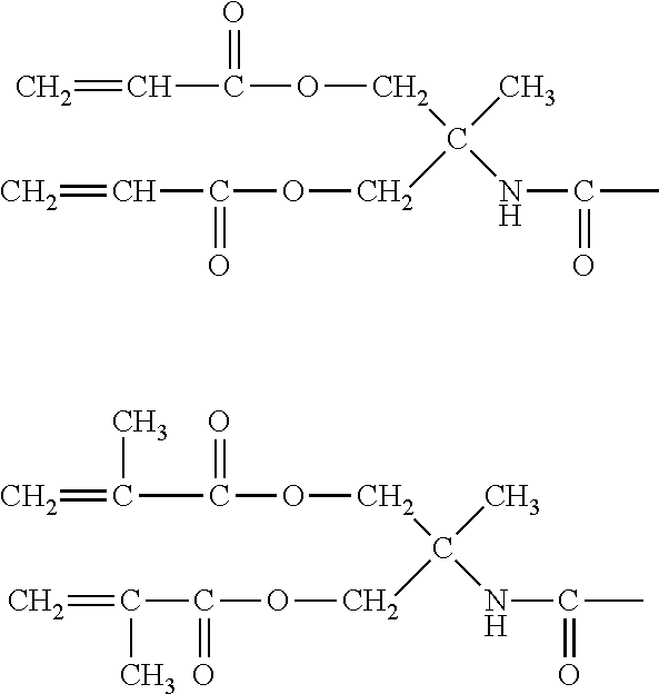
C=CC(OCC(NC(C)=O)(C)COC(C=C)=O)=O.C=C(C(OCC(NC(C)=O)(C)COC(C(=C)C)=O)=O)C
